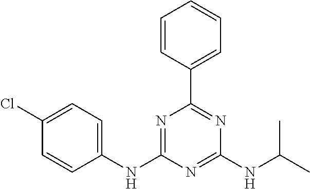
C1(NC2=NC(C3=CC=CC=C3)=NC(NC(C)C)=N2)=CC=C(Cl)C=C1
